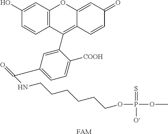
C12=C(C=C(O)C=C1)OC1=CC(=O)C=CC1=C2C1=CC(C(=O)NCCCCCCOP(=S)(OC)[O-])=CC=C1[COOH].[FAM]
